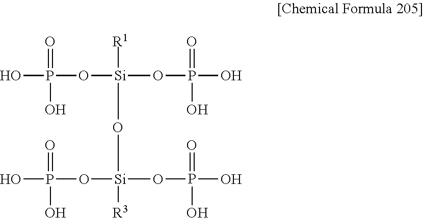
O([Si](O[Si](OP(=O)(O)O)(OP(=O)(O)O)[R3])(OP(=O)(O)O)[R1])P(=O)(O)O
